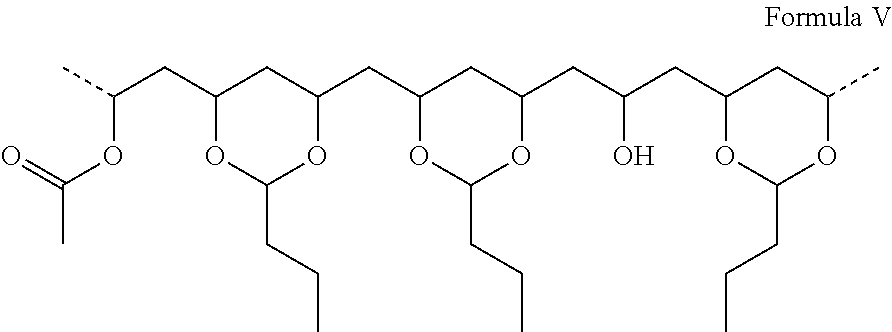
C1(CC(C)OC(C)=O)OC(CCC)OC(CC2OC(CCC)OC(CC(CC3OC(CCC)OC(C)C3)O)C2)C1
